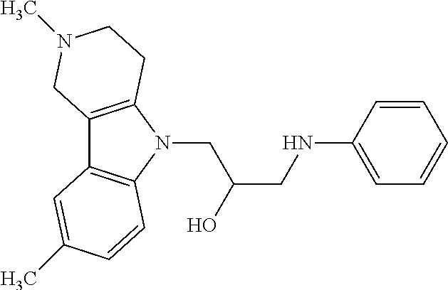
C12=C(N(CC(CNC3=CC=CC=C3)O)C3=C1C=C(C)C=C3)CCN(C)C2
